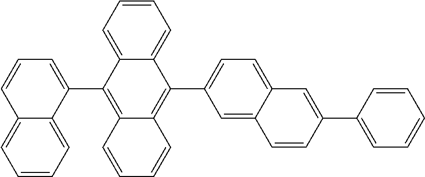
C12=CC=CC=C1C(C1=CC=C3C(=C1)C=CC(C1=CC=CC=C1)=C3)=C1C(=C2C2=CC=CC3=CC=CC=C23)C=CC=C1
